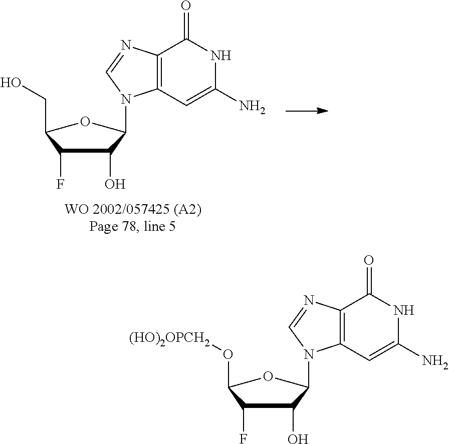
C1(O)C(F)C(O[(HO)2OPCH2])OC1N1C2=C(N=C1)C(=O)NC(N)=C2.C1(O)C(F)C(CO)OC1N1C2=C(N=C1)C(=O)NC(N)=C2
